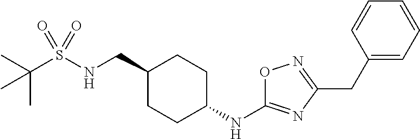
C(S(NCC1CCC(NC2=NC(CC3=CC=CC=C3)=NO2)CC1)(=O)=O)(C)(C)C
